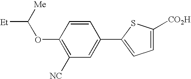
C1(OC([Et])[Me])=C([NC])C=C(C2=CC=C([CO2H])S2)C=C1
